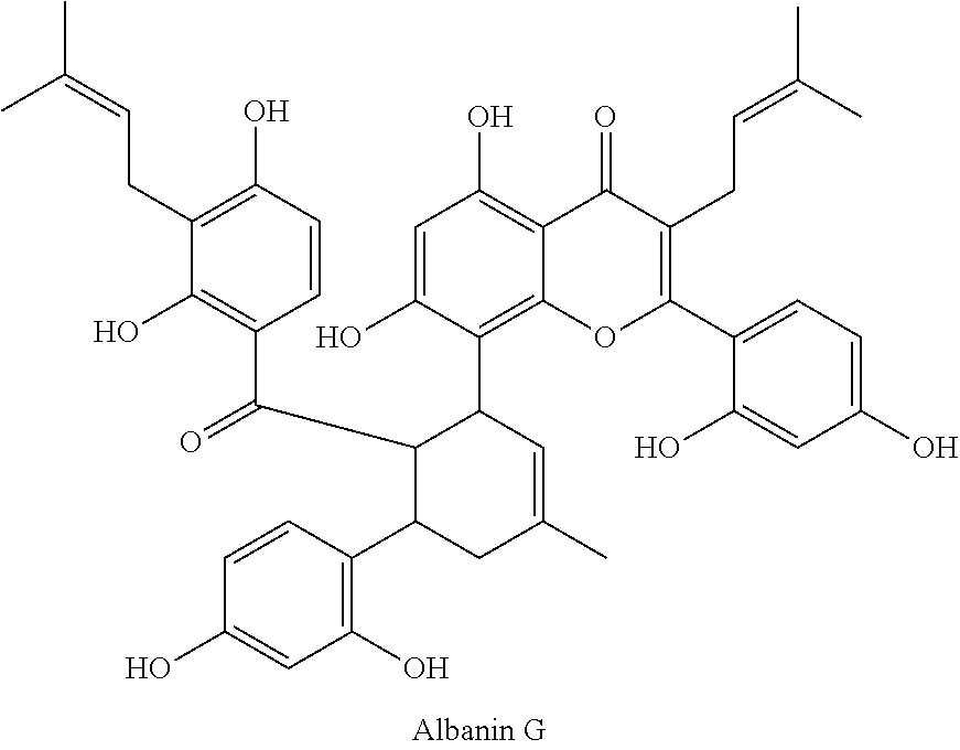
C1(CC=C(C)C)=C(O)C=CC(C(C2C(C3=C(O)C=C(O)C=C3)CC(C)=CC2C2=C3C(=C(O)C=C2O)C(=O)C(CC=C(C)C)=C(C2=CC=C(O)C=C2O)O3)=O)=C1O
